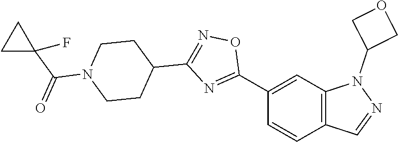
C1(C2=NC(C3CCN(C(C4(F)CC4)=O)CC3)=NO2)=CC2=C(C=C1)C=NN2C1COC1
